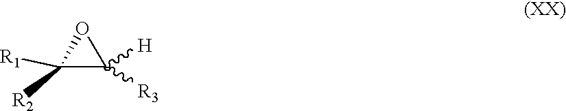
C1([R2])([R1])C([H])([R3])O1
